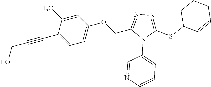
C1=C(C)C(C#CCO)=CC=C1OCC1=NN=C(SC2C=CCCC2)N1C1=CC=CN=C1
